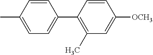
CC1=CC=C(C2=C(C)C=C([OCH3])C=C2)C=C1
